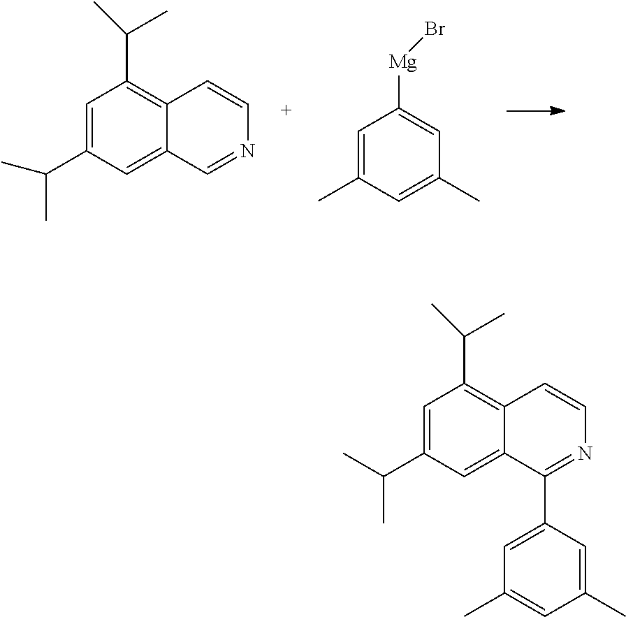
C1=C(C(C)C)C=C2C(=C1C(C)C)C=CN=C2.C1=C(C)C=C(C)C=C1[Mg]Br.C1=C(C(C)C)C=C2C(=C1C(C)C)C=CN=C2C1=CC(C)=CC(C)=C1
